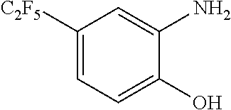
C1([C2F5])=CC=C(O)C(N)=C1
